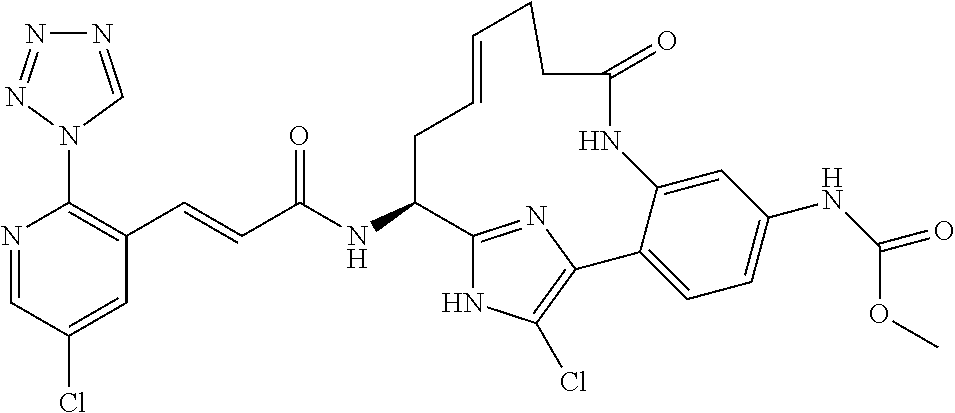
C(C(NC1C2=NC(=C(Cl)N2)C2=CC=C(NC(=O)OC)C=C2NC(=O)CCC=CC1)=O)=CC1=C(N2C=NN=N2)N=CC(Cl)=C1
